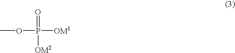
O=P(OC)([OM1])[OM2]
